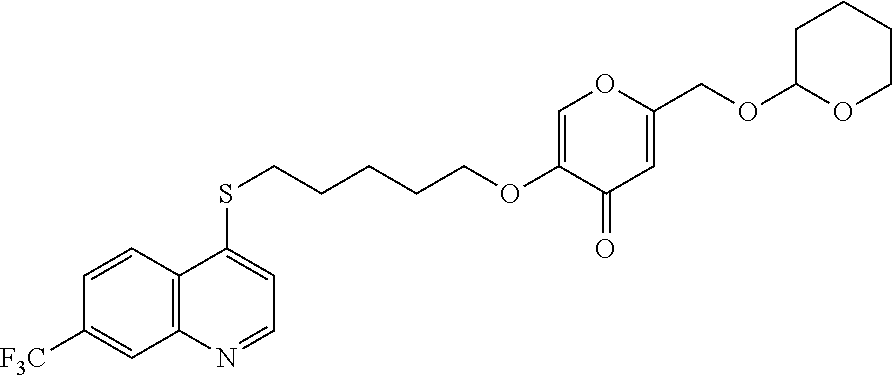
C12=C(C=CC([F3C])=C1)C(SCCCCCOC1=COC(COC3OCCCC3)=CC1=O)=CC=N2
